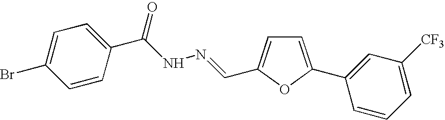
C1=C(C2=CC([CF3])=CC=C2)OC(C=NNC(C2=CC=C(Br)C=C2)=O)=C1
